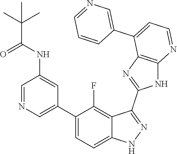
C1=NC=C(C2=CC=C3C(=C2F)C(C2=NC4=C(N2)N=CC=C4C2=CN=CC=C2)=NN3)C=C1NC(C(C)(C)C)=O
